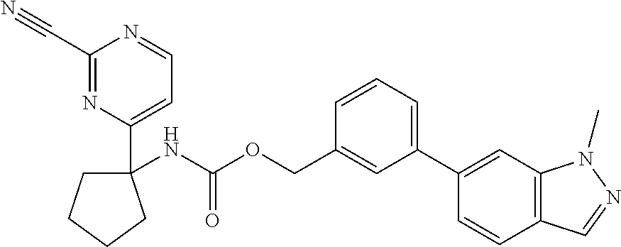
C1C(NC(=O)OCC2=CC(C3=CC4=C(C=C3)C=NN4C)=CC=C2)(C2=CC=NC(C#N)=N2)CCC1
